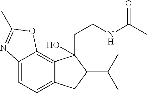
C12=CC=C3C(=C1OC(C)=N2)C(CCNC(C)=O)(O)C(C(C)C)C3
